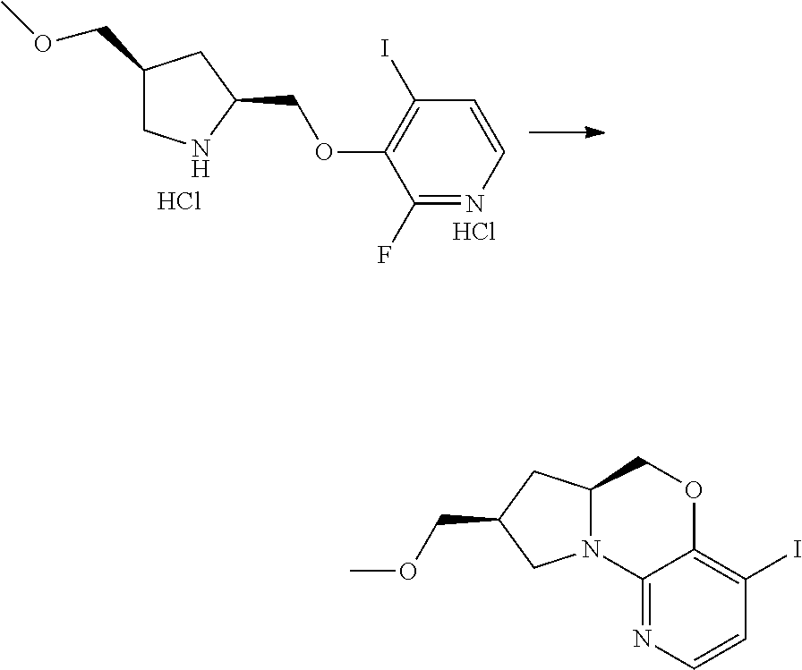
C1(F)=NC=CC(I)=C1OCC1CC(COC)CN1.Cl.Cl.C12=NC=CC(I)=C1OCC1N2CC(COC)C1
